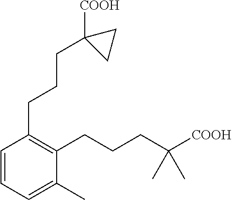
C1=CC(CCCC2([COOH])CC2)=C(CCCC(C)(C)[COOH])C(C)=C1
